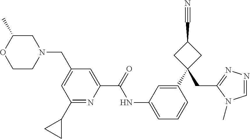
C1C(C)OCCN1CC1=CC(C2CC2)=NC(C(=O)NC2=CC=CC(C3(CC4=NN=CN4C)CC(C#N)C3)=C2)=C1
